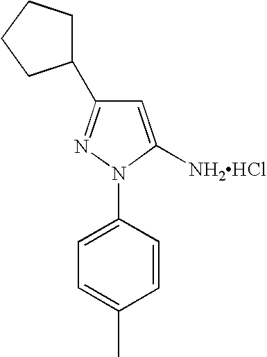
C1=C(N2C([NH2HCl])=CC(C3CCCC3)=N2)C=CC(C)=C1
